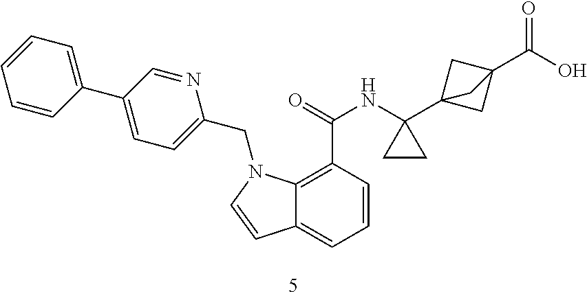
C1=CC(C2=CC=C(CN3C4=C(C(=O)NC5(C67CC(C(O)=O)(C6)C7)CC5)C=CC=C4C=C3)N=C2)=CC=C1
